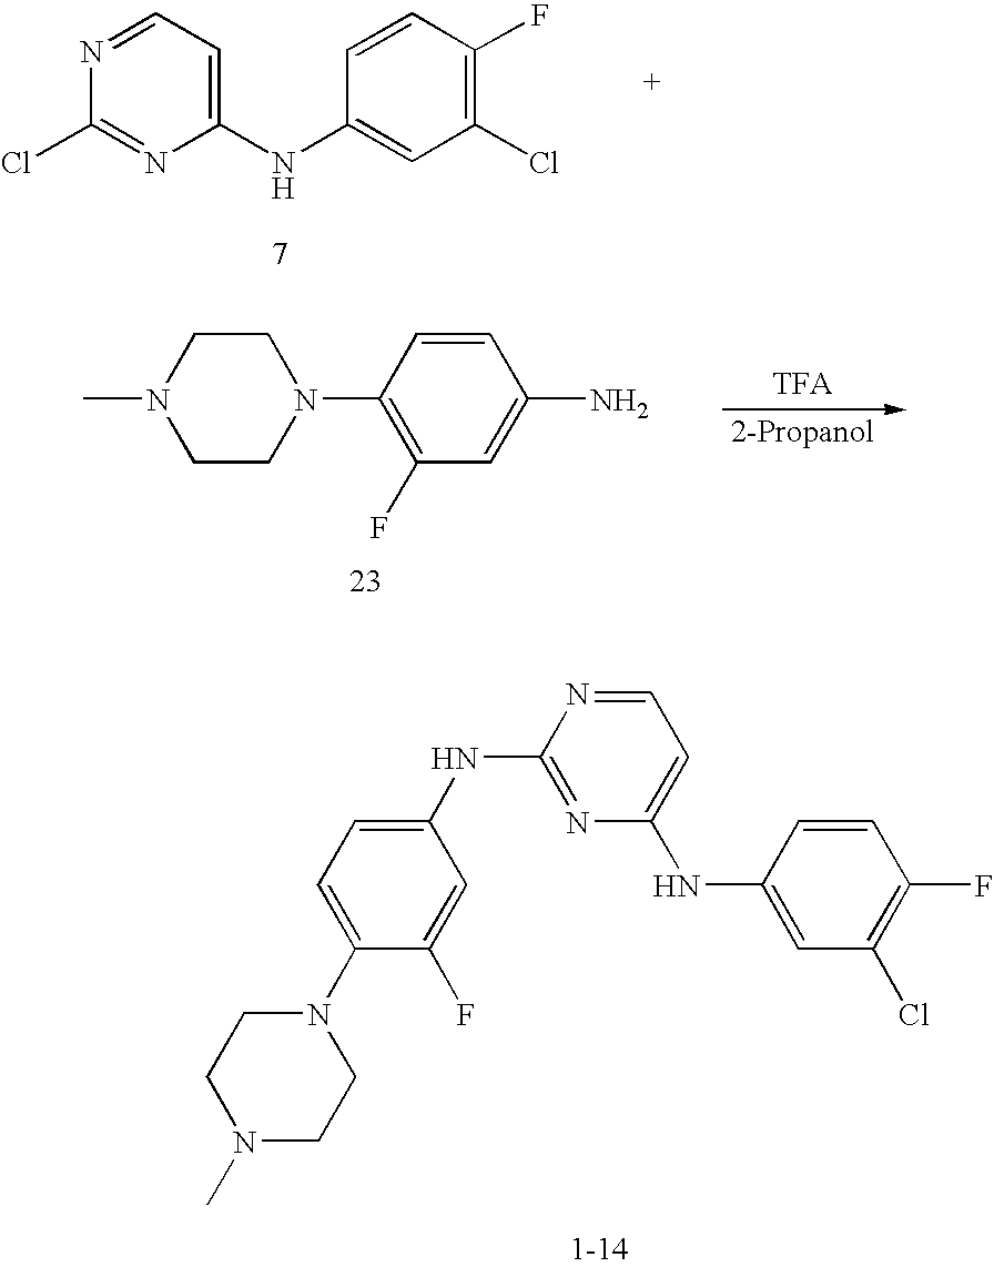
N1=CC=C(NC2=CC(Cl)=C(F)C=C2)N=C1Cl.C1CN(C2=C(F)C=C(N)C=C2)CCN1C.N1(C)CCN(C2=CC=C(NC3=NC(NC4=CC(Cl)=C(F)C=C4)=CC=N3)C=C2F)CC1
